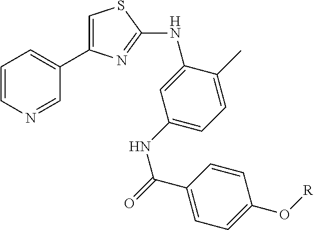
C1=CN=CC(C2=CSC(NC3=CC(NC(=O)C4=CC=C(O[R])C=C4)=CC=C3C)=N2)=C1
